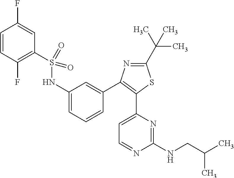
C1=CC(F)=C(S(NC2=CC=CC(C3=C(C4=CC=NC(NCC(C)C)=N4)SC(C(C)(C)C)=N3)=C2)(=O)=O)C=C1F
